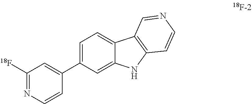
C1=CN=C([18F])C=C1C1=CC=C2C(=C1)NC1=C2C=NC=C1
